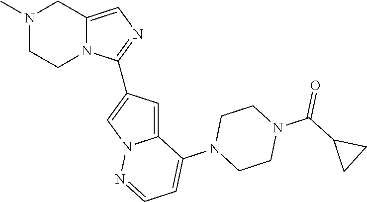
C12=CC(C3=NC=C4N3CCN(C)C4)=CN1N=CC=C2N1CCN(C(C2CC2)=O)CC1
